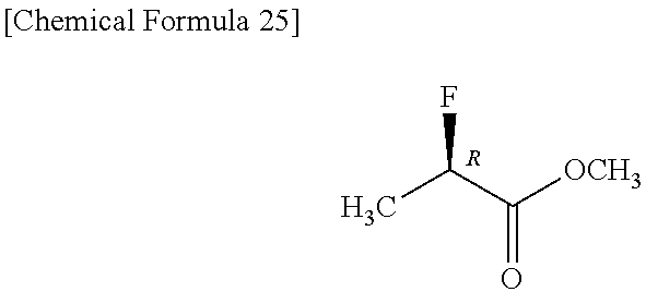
CC(C([OCH3])=O)F.[R]
